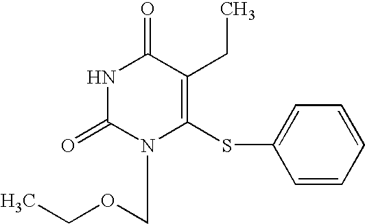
N1C(=O)N(COCC)C(SC2=CC=CC=C2)=C(CC)C1=O
